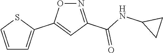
C1=CSC(C2=CC(C(NC3CC3)=O)=NO2)=C1
